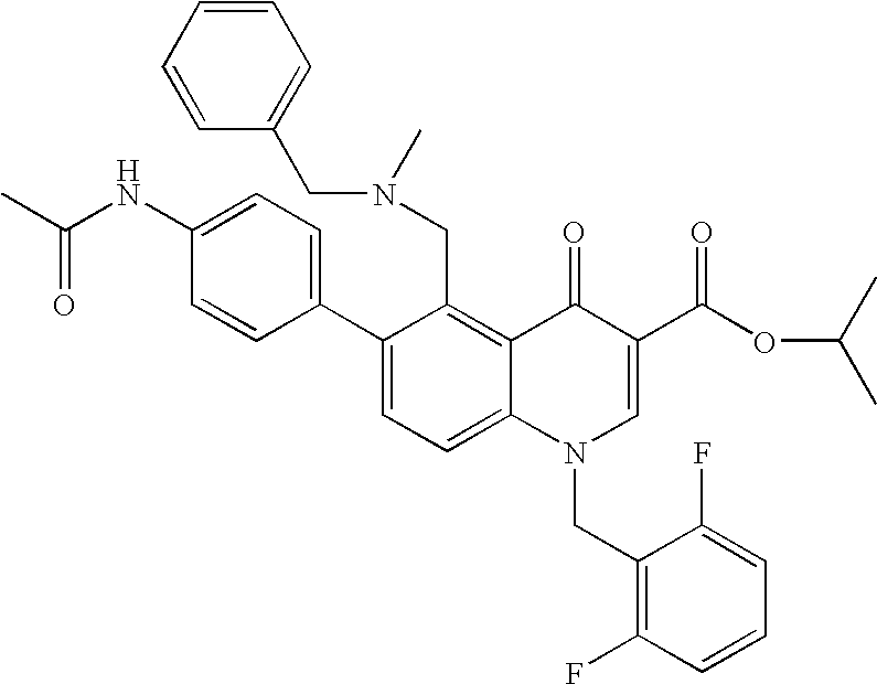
C1(C2=CC=C(NC(C)=O)C=C2)=CC=C2C(=C1CN(C)CC1=CC=CC=C1)C(=O)C(C(OC(C)C)=O)=CN2CC1=C(F)C=CC=C1F
